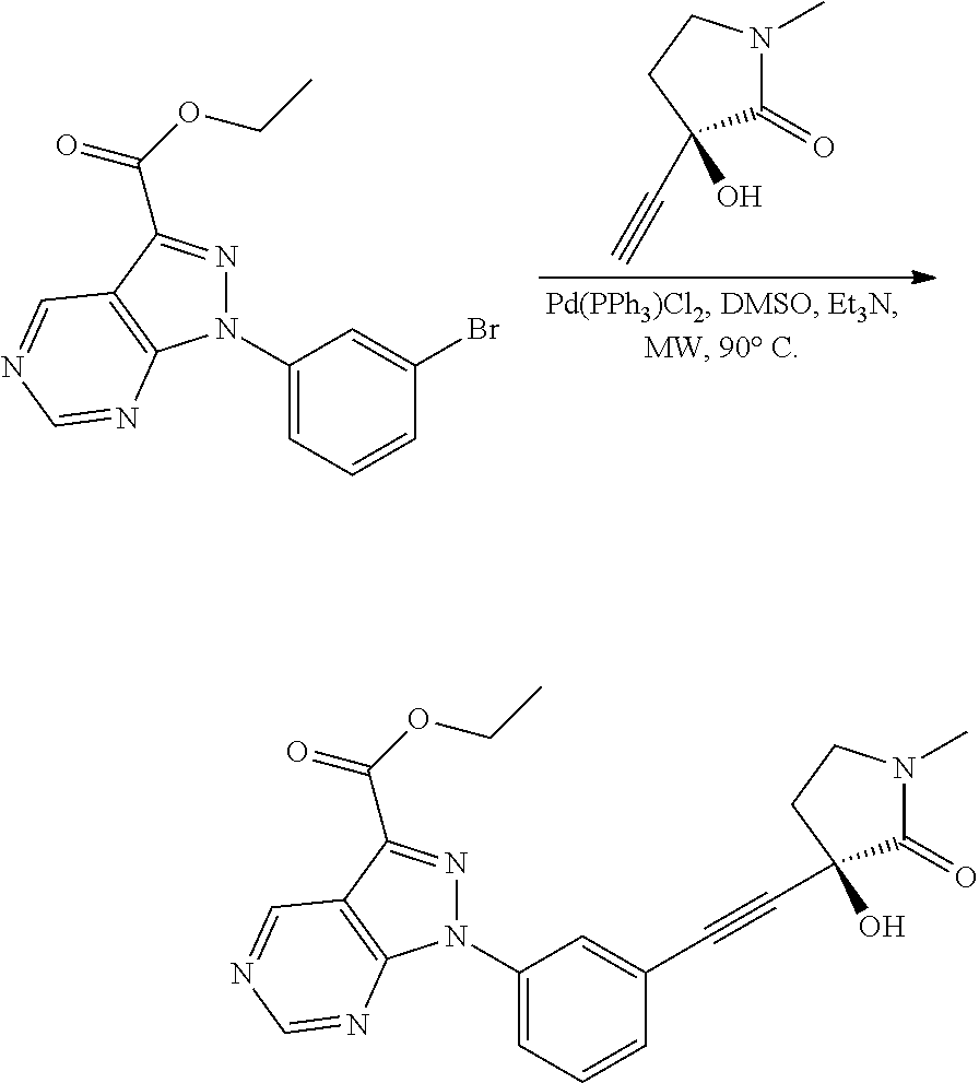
C1(=O)N(C)CCC1(O)C#C.C1(N2N=C(C(=O)OCC)C3=C2N=CN=C3)=CC=CC(Br)=C1.C1(N2N=C(C(=O)OCC)C3=C2N=CN=C3)=CC=CC(C#CC2(O)C(=O)N(C)CC2)=C1
